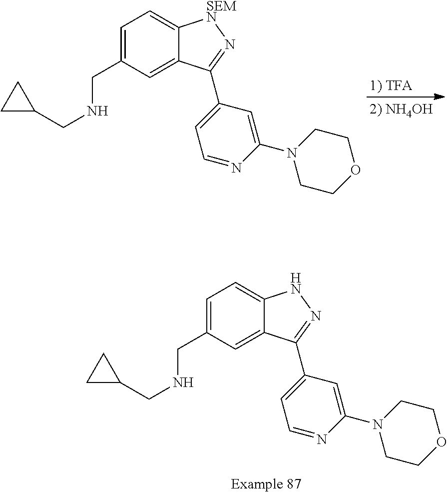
C1=C(CNCC2CC2)C=C2C(=C1)[SEMN]N=C2C1=CC=NC(N2CCOCC2)=C1.C1=C(CNCC2CC2)C=C2C(=C1)NN=C2C1=CC=NC(N2CCOCC2)=C1
